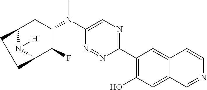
C1(C2=C(O)C=C3C(=C2)C=CN=C3)=NC=C(N(C2CC3N([H])C(C2F)CC3)C)N=N1
